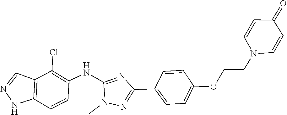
N1=CC2=C(N1)C=CC(NC1=NC(C3=CC=C(OCCN4C=CC(=O)C=C4)C=C3)=NN1C)=C2Cl
